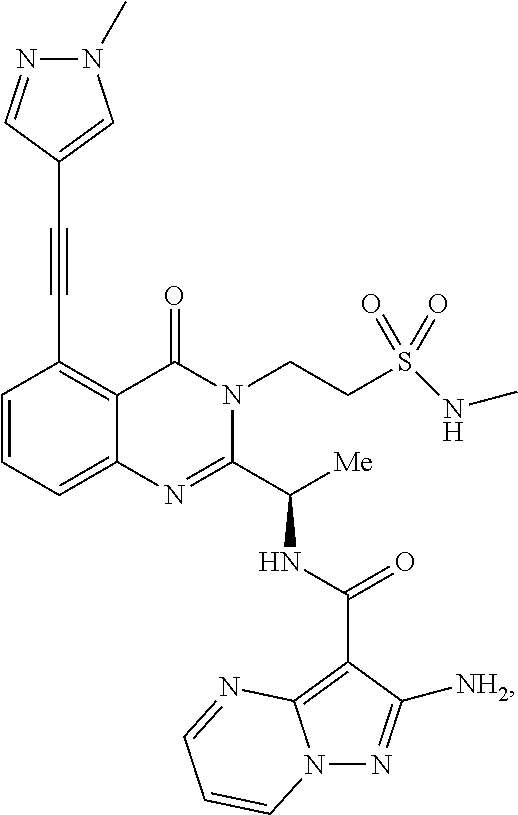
C1=CC=C2C(=C1C#CC1=CN(C)N=C1)C(=O)N(CCS(NC)(=O)=O)C(C([Me])NC(=O)C1=C3N(N=C1[NH2])C=CC=N3)=N2
